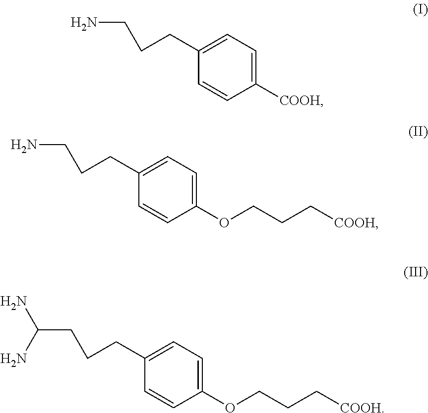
C1([COOH])=CC=C(CCCN)C=C1.C1(OCCC[COOH])=CC=C(CCCN)C=C1.C1(OCCC[COOH])=CC=C(CCCC(N)N)C=C1
